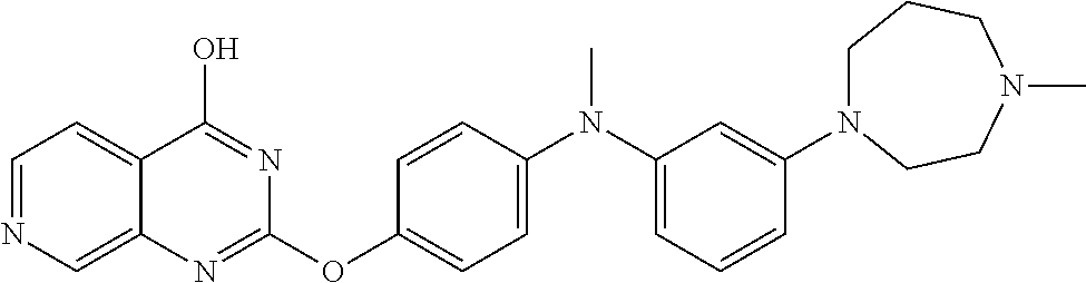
C1=NC=C2C(=C1)C(O)=NC(OC1=CC=C(N(C)C3=CC=CC(N4CCCN(C)CC4)=C3)C=C1)=N2
